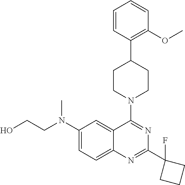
C1=CC(C2CCN(C3=NC(C4(F)CCC4)=NC4=CC=C(N(CCO)C)C=C34)CC2)=C(OC)C=C1
